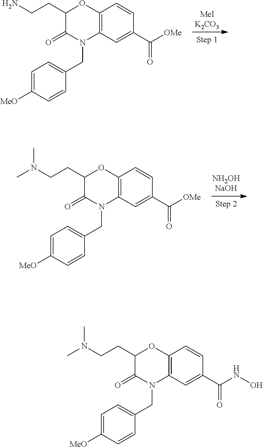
C(N)CC1C(=O)N(CC2=CC=C([MeO])C=C2)C2=C(O1)C=CC(C([OMe])=O)=C2.C(N(C)C)CC1C(=O)N(CC2=CC=C([MeO])C=C2)C2=C(O1)C=CC(C([OMe])=O)=C2.C(N(C)C)CC1C(=O)N(CC2=CC=C([MeO])C=C2)C2=C(O1)C=CC(C(NO)=O)=C2
